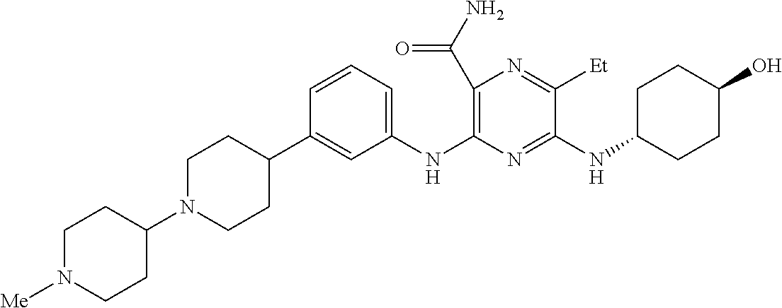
C1(C(N)=O)=C(NC2=CC=CC(C3CCN(C4CCN([Me])CC4)CC3)=C2)N=C(NC2CCC(O)CC2)C([Et])=N1
